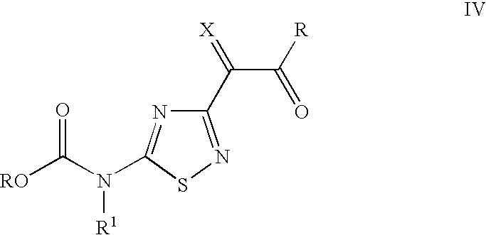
C1(C(=[X])C([R])=O)=NSC(N(C([RO])=O)[R1])=N1
